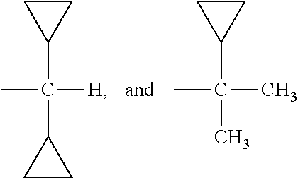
CC([H])(C1CC1)C1CC1.CC(C)(C1CC1)C
